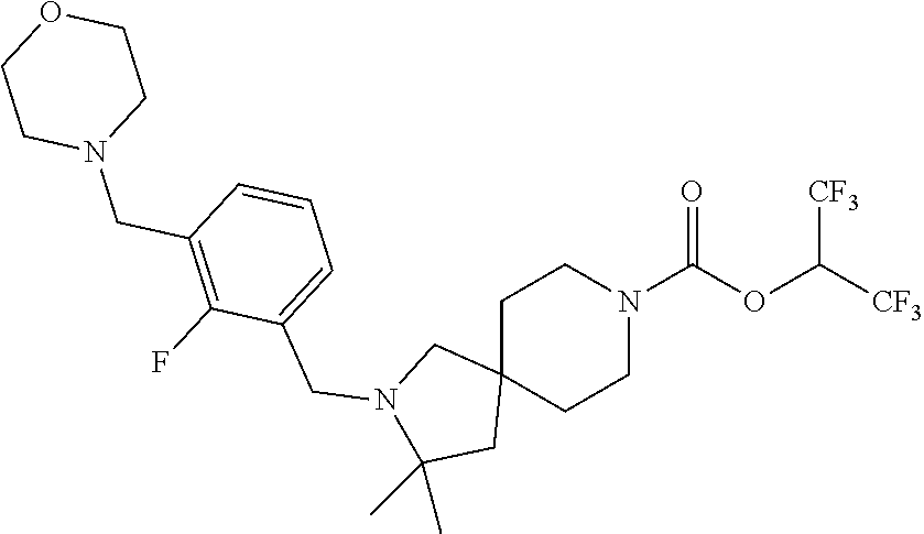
C1C2(CCN(C(OC([CF3])[CF3])=O)C1)CN(CC1=CC=CC(CN3CCOCC3)=C1F)C(C)(C)C2
